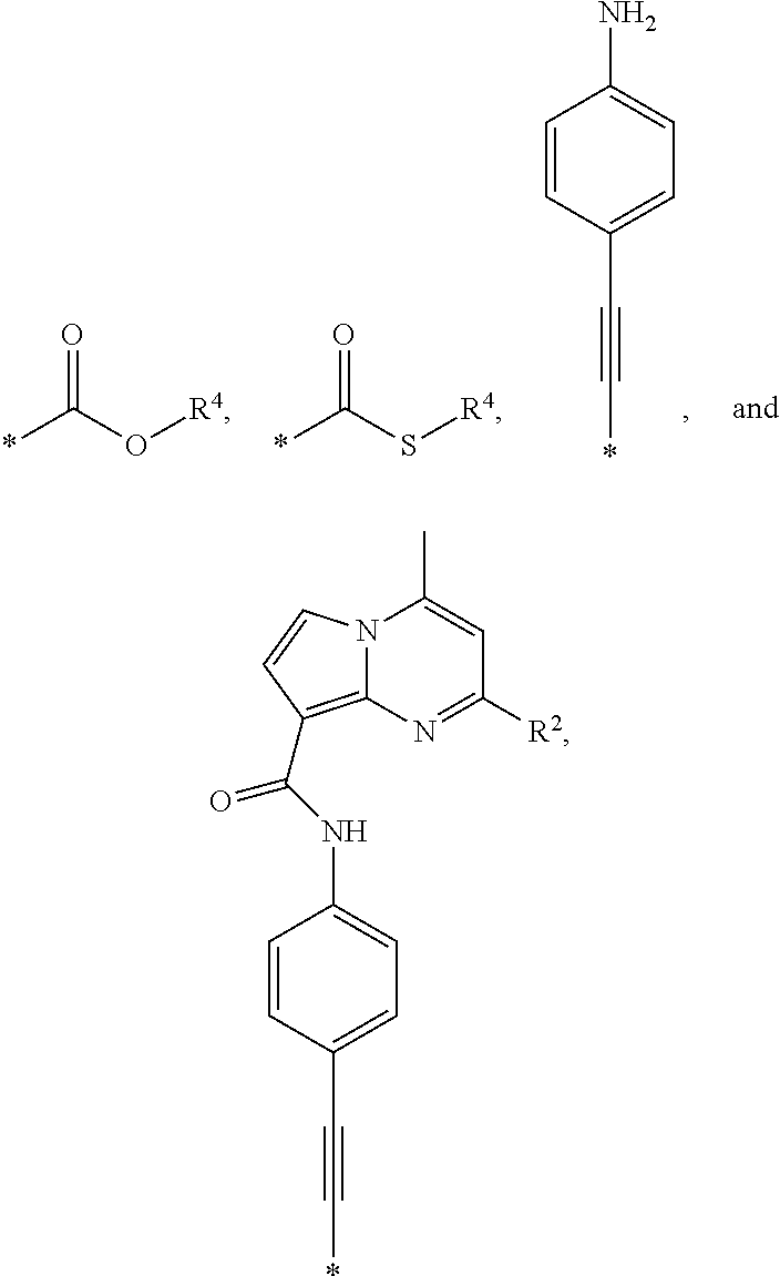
C1=CC(C#C*)=CC=C1N.*C(O[R4])=O.*C(S[R4])=O.C1=CC(C#C*)=CC=C1NC(C1=C2N=C([R2])C=C(C)N2C=C1)=O
